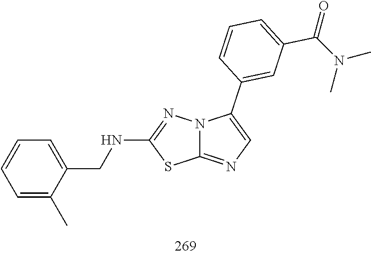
C1=CC=C(CNC2=NN3C(=NC=C3C3=CC(C(=O)N(C)C)=CC=C3)S2)C(C)=C1
